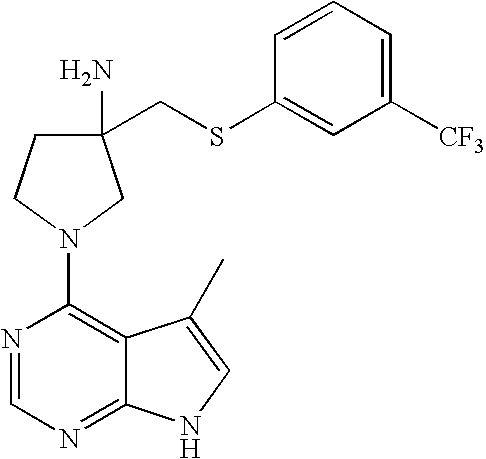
C1(CSC2=CC([CF3])=CC=C2)(N)CCN(C2=C3C(=NC=N2)NC=C3C)C1
